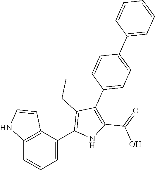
C12=C(C(C3=C(CC)C(C4=CC=C(C5=CC=CC=C5)C=C4)=C(C(=O)O)N3)=CC=C1)C=CN2
